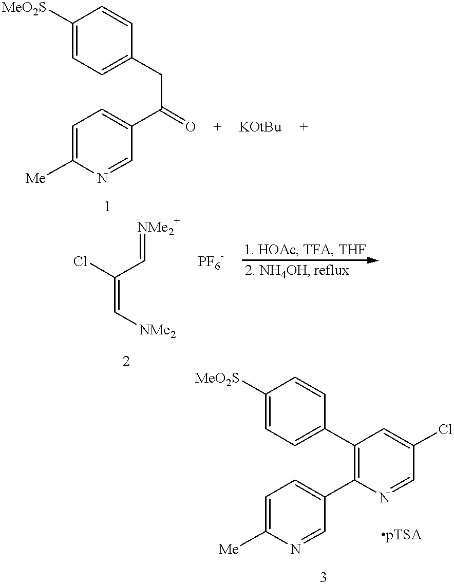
C1([MeO2S])=CC=C(CC(C2=CC=C([Me])N=C2)=O)C=C1.ClC(=C[NMe2])C=[NMe2+].[PF6-].C1([MeO2S])=CC=C(C2=C(C3=CC=C([Me])N=C3)N=CC(Cl)=C2)C=C1
